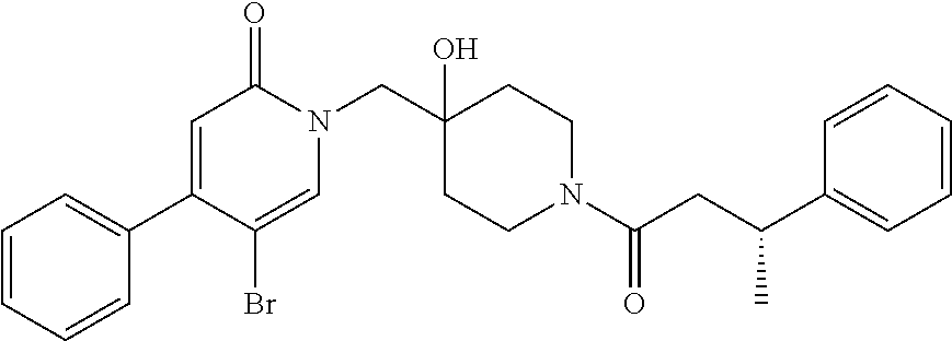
C1=CC=CC(C2=CC(=O)N(CC3(O)CCN(C(CC(C4=CC=CC=C4)C)=O)CC3)C=C2Br)=C1
